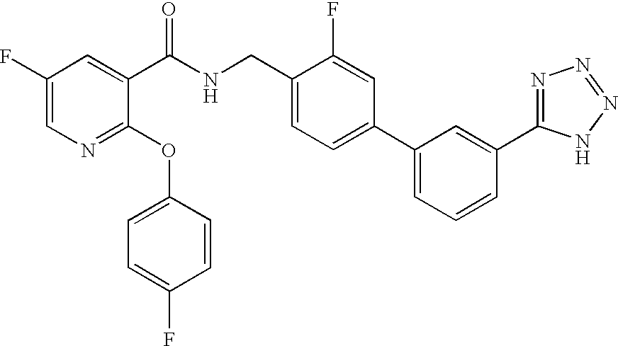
C1(F)=CN=C(OC2=CC=C(F)C=C2)C(C(NCC2=CC=C(C3=CC=CC(C4=NN=NN4)=C3)C=C2F)=O)=C1
